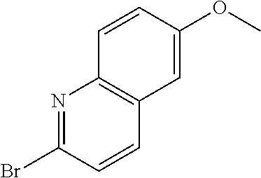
N1=C(Br)C=CC2=C1C=CC(OC)=C2
